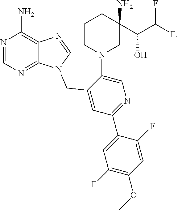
N1=CN=C2C(=C1N)N=CN2CC1=CC(C2=CC(F)=C(OC)C=C2F)=NC=C1N1CC(N)(C(C(F)F)O)CCC1
